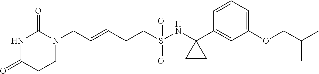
N1(CC=CCCS(NC2(C3=CC(OCC(C)C)=CC=C3)CC2)(=O)=O)C(=O)NC(=O)CC1
